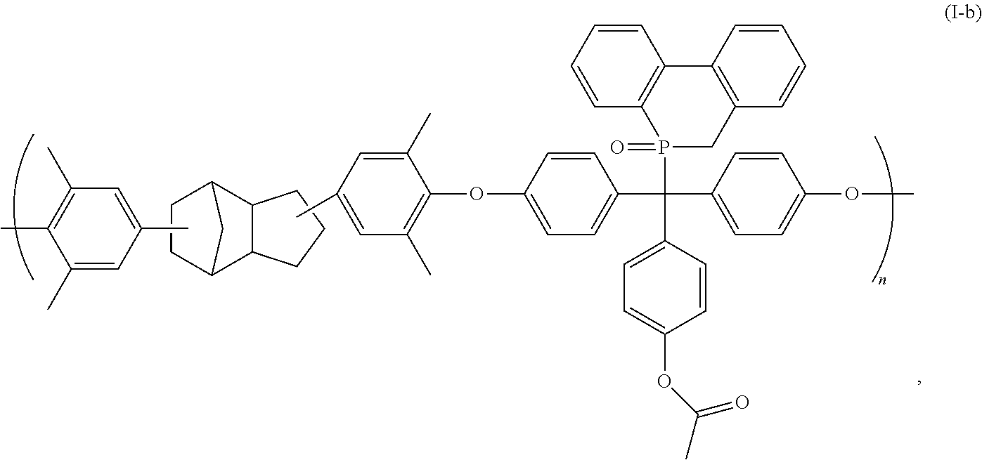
C12C3C(C(CC1)C2)CCC3.CC1=CC(C)=C(C)C(C)=C1.C1=C(C)C=C(C)C(OC2=CC=C(C(C3=CC=C(OC(C)=O)C=C3)(P3(=O)CC4=C(C5=C3C=CC=C5)C=CC=C4)C3=CC=C(OC)C=C3)C=C2)=C1C
